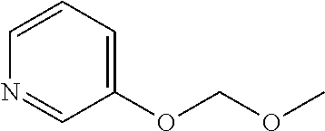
C1(OCOC)=CC=CN=C1
